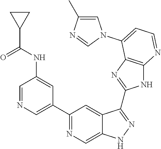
C1=NC=C(C2=NC=C3C(=C2)C(C2=NC4=C(N2)N=CC=C4N2C=C(C)N=C2)=NN3)C=C1NC(=O)C1CC1
